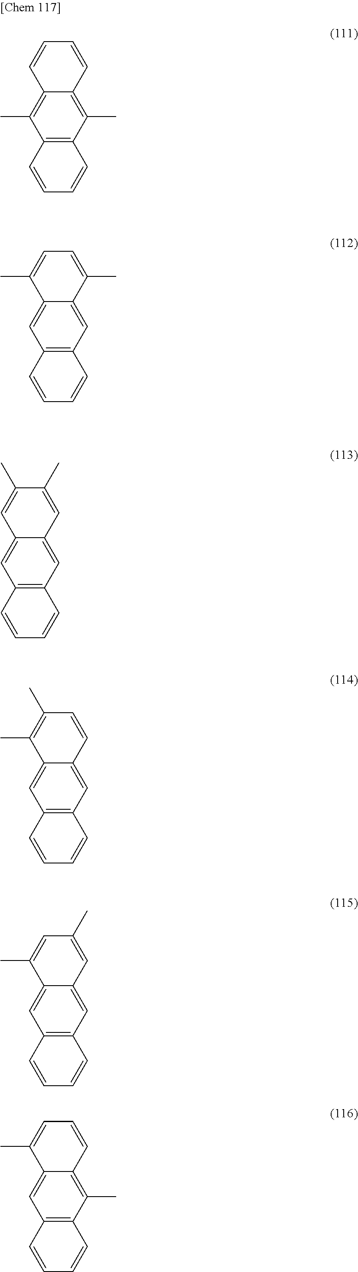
C1=CC=CC2=C(C)C3=C(C(C)=C12)C=CC=C3.C1(C)=CC=C(C)C2=CC3=C(C=C12)C=CC=C3.C1=C(C)C(C)=CC2=CC3=C(C=C12)C=CC=C3.C1(C)=C(C)C=CC2=CC3=C(C=C12)C=CC=C3.C1(C)=CC(C)=CC2=CC3=C(C=C12)C=CC=C3.C1(C)=CC=CC2=C(C)C3=C(C=C12)C=CC=C3
